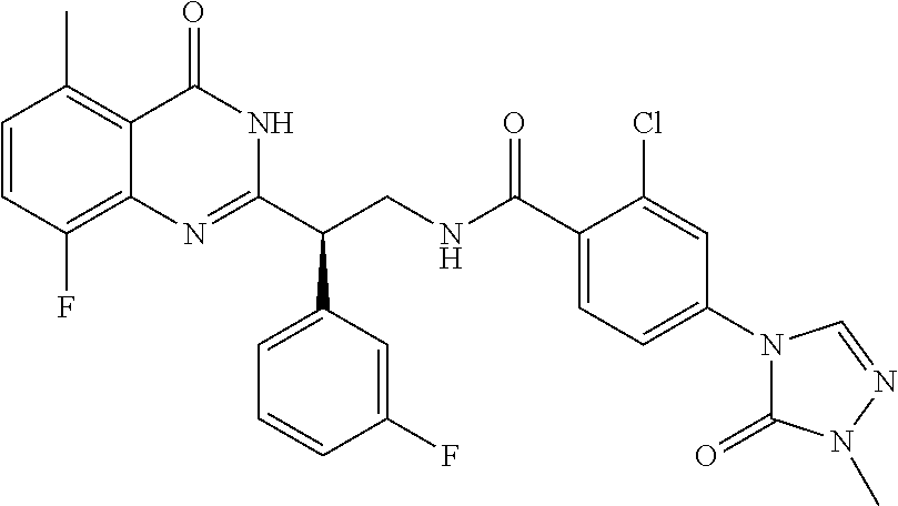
C1(C(CNC(C2=CC=C(N3C(=O)N(C)N=C3)C=C2Cl)=O)C2=CC=CC(F)=C2)=NC2=C(F)C=CC(C)=C2C(=O)N1
